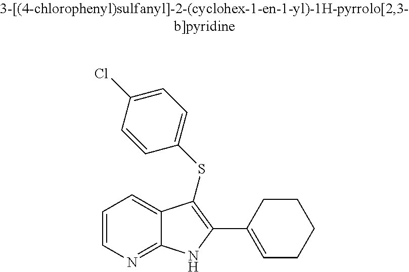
C1=CN=C2C(=C1)C(SC1=CC=C(Cl)C=C1)=C(C1=CCCCC1)N2
